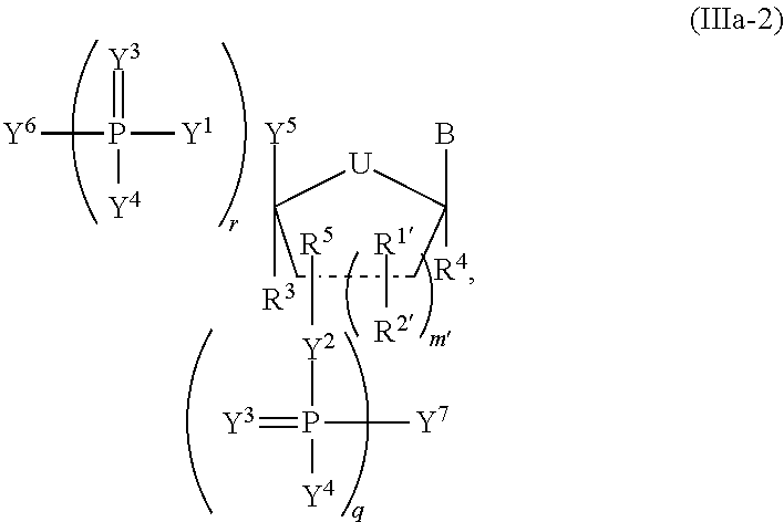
[Y2](P(=[Y3])([Y4])[Y7])[R5].C1CC(B)([R4])[U]C1([R3])[Y5].[R2][R1].[Y1]P([Y4])(=[Y3])[Y6]
